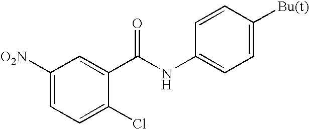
C1([O2N])=CC=C(Cl)C(C(NC2=CC=C([Bu(t)])C=C2)=O)=C1
